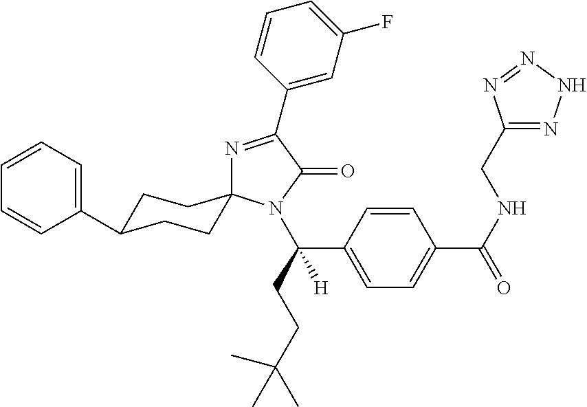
N1=C(C2=CC(F)=CC=C2)C(=O)N(C(CCC(C)(C)C)(C2=CC=C(C(NCC3=NNN=N3)=O)C=C2)[H])C12CCC(C1=CC=CC=C1)CC2
